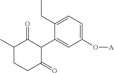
C1(C2C(=O)C(C)CCC2=O)=CC(O[A])=CC=C1CC
